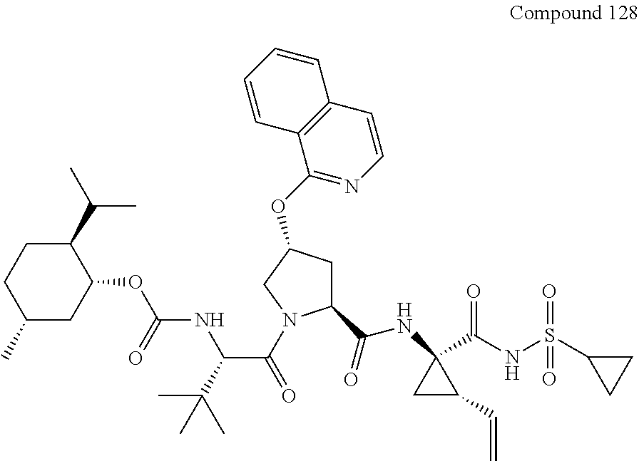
C(NC1(C(NS(=O)(=O)C2CC2)=O)CC1C=C)(=O)C1CC(OC2=NC=CC3=C2C=CC=C3)CN1C(C(NC(=O)OC1C(C(C)C)CCC(C)C1)C(C)(C)C)=O
